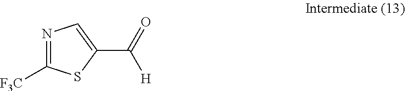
C1(C(=O)[H])=CN=C([F3C])S1
